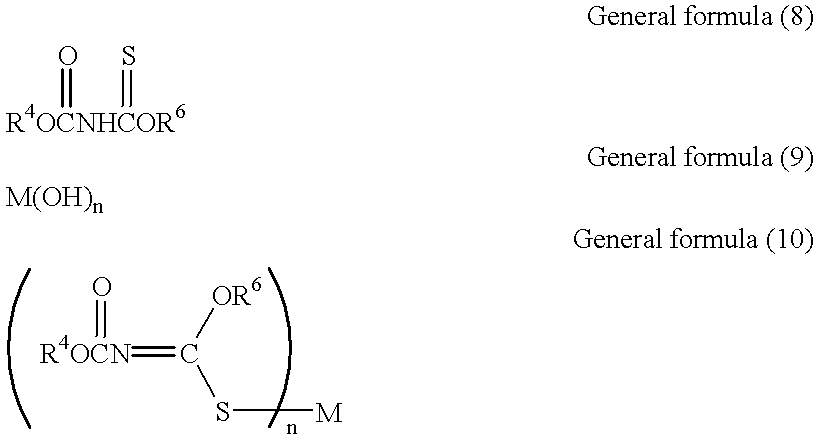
[R4OCNHCOR6](=O)=S.[M(OH)n].[R4OCN](=O)=C(S[M])[OR6]
